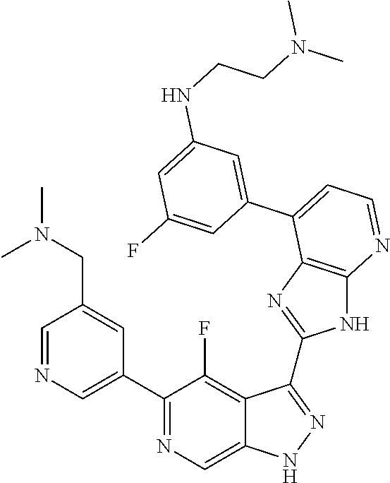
C1=NC=C(C2=NC=C3C(=C2F)C(C2=NC4=C(N2)N=CC=C4C2=CC(NCCN(C)C)=CC(F)=C2)=NN3)C=C1CN(C)C
